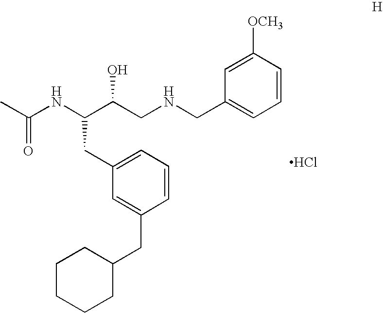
C(NC(C(CNCC1=CC=CC([OCH3])=C1)O)CC1=CC=CC(CC2CCCCC2)=C1)(C)=O.Cl
